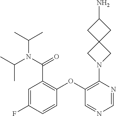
C1=C(F)C=CC(OC2=C(N3CC4(C3)CC(N)C4)N=CN=C2)=C1C(=O)N(C(C)C)C(C)C
